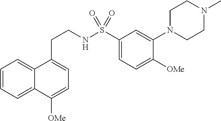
C1=CC=C2C(=C1)C(CCNS(C1=CC=C([OMe])C(N3CCN(C)CC3)=C1)(=O)=O)=CC=C2[OMe]
